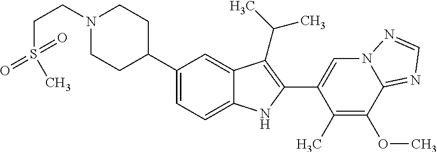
C1(C2CCN(CCS(C)(=O)=O)CC2)=CC=C2C(=C1)C(C(C)C)=C(C1=CN3C(=NC=N3)C(OC)=C1C)N2
